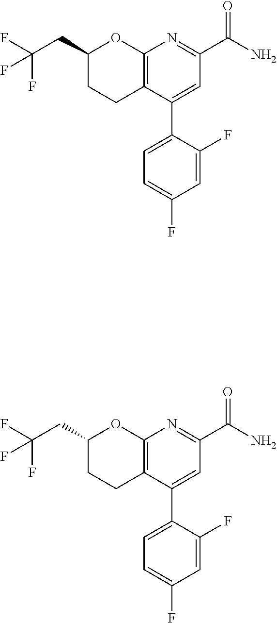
C1(CC(F)(F)F)CCC2=C(O1)N=C(C(N)=O)C=C2C1=CC=C(F)C=C1F.C1(CC(F)(F)F)CCC2=C(O1)N=C(C(N)=O)C=C2C1=CC=C(F)C=C1F
